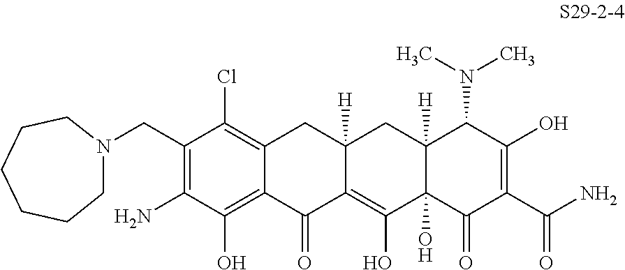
C1(CN2CCCCCC2)=C(N)C(O)=C2C(=C1Cl)CC1([H])C(=C(O)C3(O)C([H])(C1)C(N(C)C)C(O)=C(C(N)=O)C3=O)C2=O
